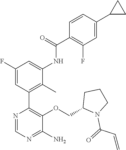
N1=CN=C(N)C(OCC2N(C(=O)C=C)CCC2)=C1C1=C(C)C(NC(C2=C(F)C=C(C3CC3)C=C2)=O)=CC(F)=C1
